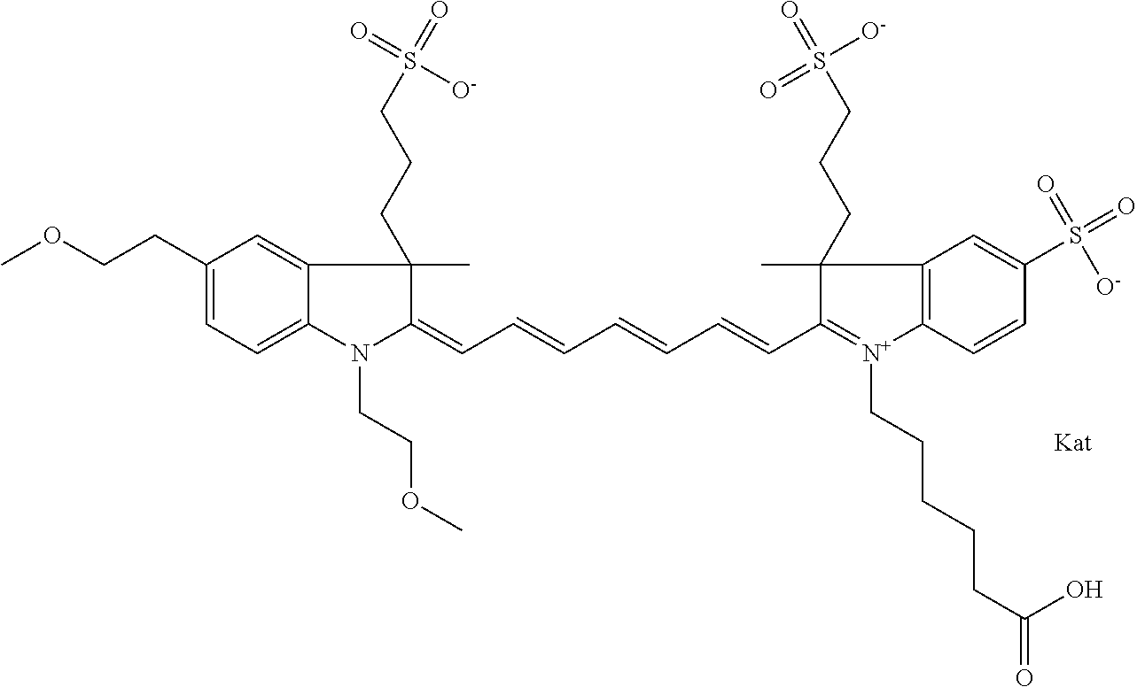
C1(CCOC)=CC=C2C(=C1)C(C)(CCCS(=O)(=O)[O-])C(=CC=CC=CC=CC1=[N+](CCCCCC(=O)O)C3=C(C1(C)CCCS(=O)(=O)[O-])C=C(S(=O)(=O)[O-])C=C3)N2CCOC
